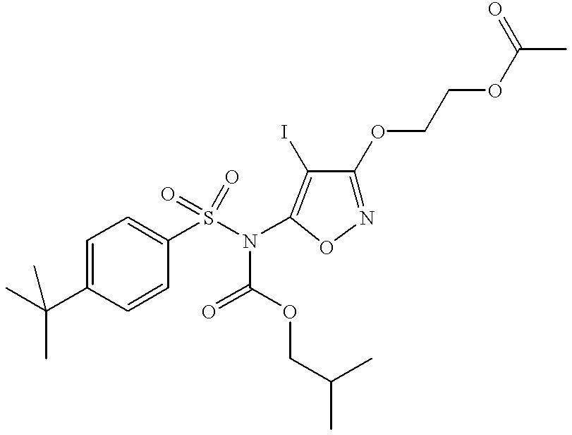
C1=C(C(C)(C)C)C=CC(S(N(C2=C(I)C(OCCOC(C)=O)=NO2)C(=O)OCC(C)C)(=O)=O)=C1
